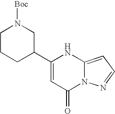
C12=CC=NN1C(=O)C=C(C1CN([Boc])CCC1)N2
